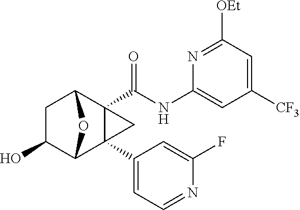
C1C(O)C2C3(C4=CC=NC(F)=C4)C(C(NC4=CC([CF3])=CC([OEt])=N4)=O)(C1O2)C3
